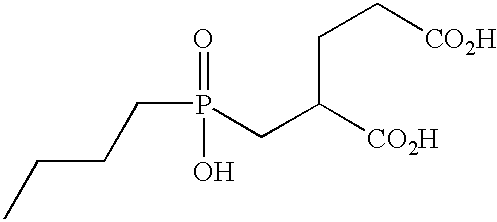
CCCCP(=O)(O)CC([CO2H])CC[CO2H]
